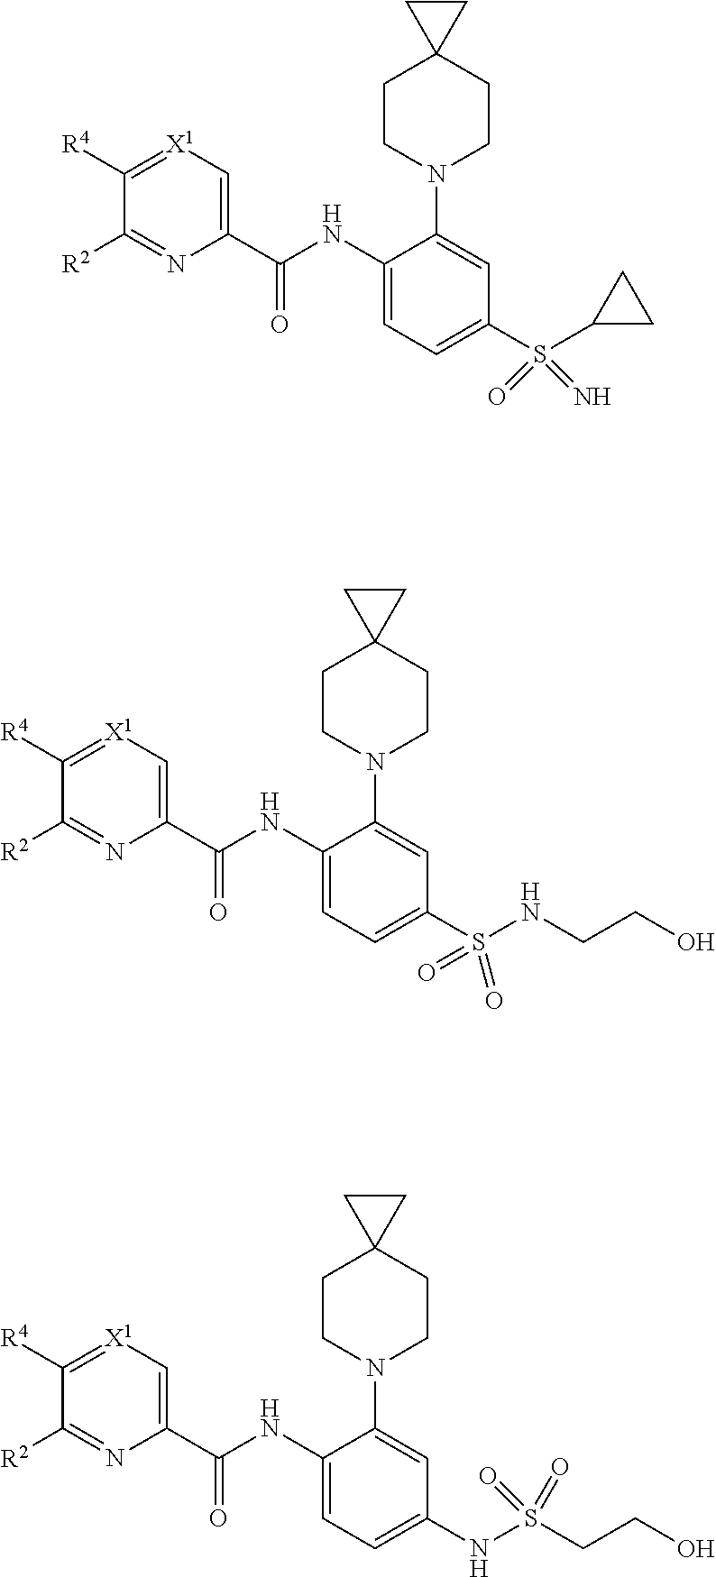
C(C1=C[X1]=C([R4])C([R2])=N1)(=O)NC1=CC=C(NS(CCO)(=O)=O)C=C1N1CCC2(CC1)CC2.S(=O)(=N)(C1CC1)C1=CC=C(NC(C2=C[X1]=C([R4])C([R2])=N2)=O)C(N2CCC3(CC2)CC3)=C1.C(C1=C[X1]=C([R4])C([R2])=N1)(=O)NC1=CC=C(S(NCCO)(=O)=O)C=C1N1CCC2(CC1)CC2
